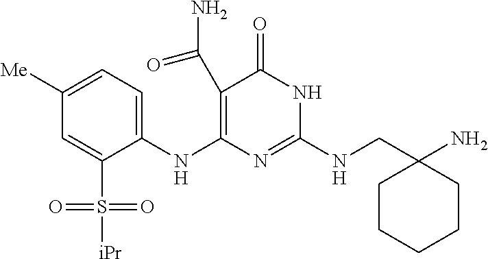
C1(C(N)=O)=C(NC2=CC=C([Me])C=C2S([iPr])(=O)=O)N=C(NCC2(N)CCCCC2)NC1=O
